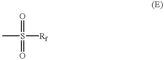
CS([Rf])(=O)=O
